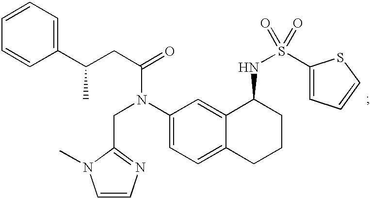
C1=CC(C(CC(=O)N(C2=CC=C3C(=C2)C(NS(=O)(C2=CC=CS2)=O)CCC3)CC2=NC=CN2C)C)=CC=C1
